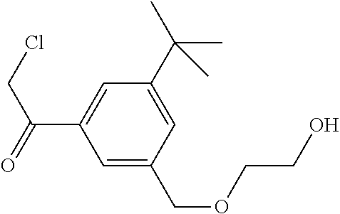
C1=C(COCCO)C=C(C(C)(C)C)C=C1C(CCl)=O
